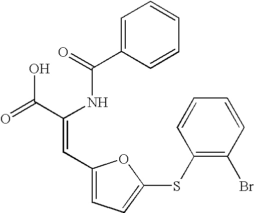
C1=C(C(=O)NC(C(=O)O)=CC2=CC=C(SC3=C(Br)C=CC=C3)O2)C=CC=C1
